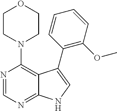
C12=NC=NC(N3CCOCC3)=C1C(C1=C(OC)C=CC=C1)=CN2
